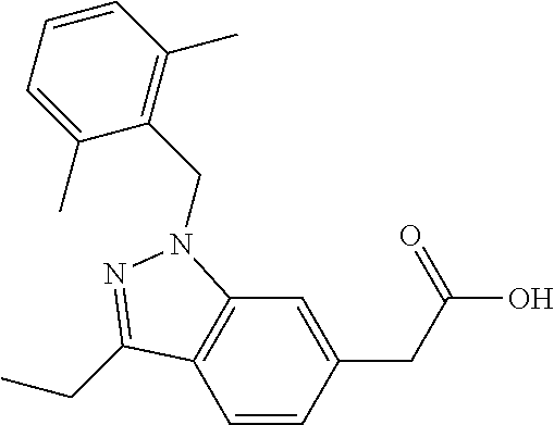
C1=CC(CC(O)=O)=CC2=C1C(CC)=NN2CC1=C(C)C=CC=C1C
